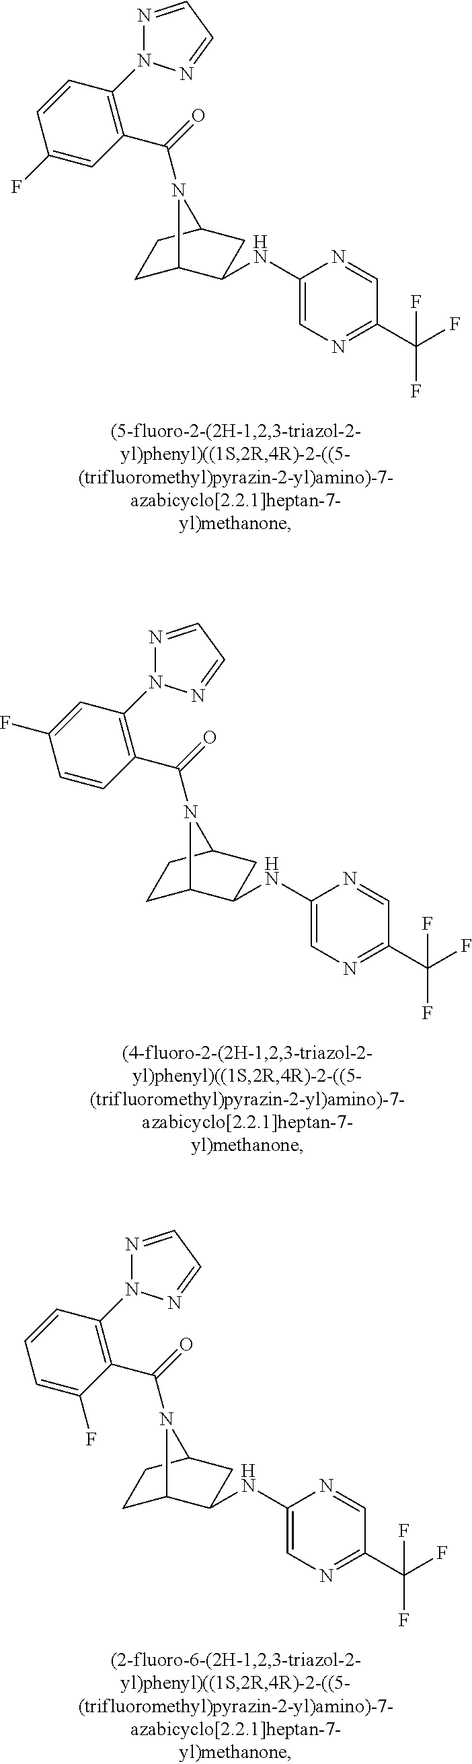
C(=O)(N1C2CCC1CC2NC1=CN=C(C(F)(F)F)C=N1)C1=C(N2N=CC=N2)C=CC(F)=C1.C(=O)(N1C2CCC1CC2NC1=CN=C(C(F)(F)F)C=N1)C1=C(N2N=CC=N2)C=C(F)C=C1.C(=O)(N1C2CCC1CC2NC1=CN=C(C(F)(F)F)C=N1)C1=C(N2N=CC=N2)C=CC=C1F
